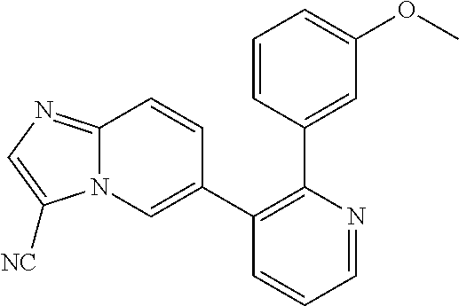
C1=NC(C2=CC(OC)=CC=C2)=C(C2=CN3C(=NC=C3[NC])C=C2)C=C1
